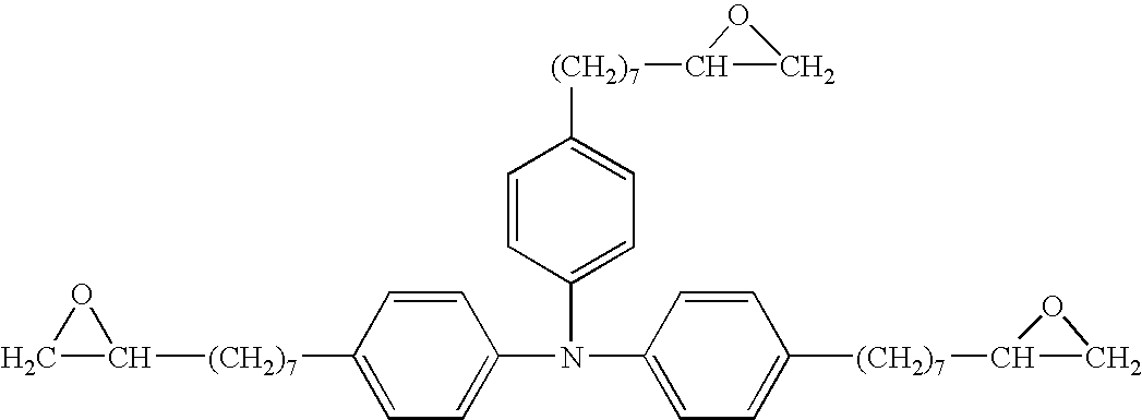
C1C([(CH2)7]C2=CC=C(N(C3=CC=C([(CH2)7]C4CO4)C=C3)C3=CC=C([(CH2)7]C4CO4)C=C3)C=C2)O1
